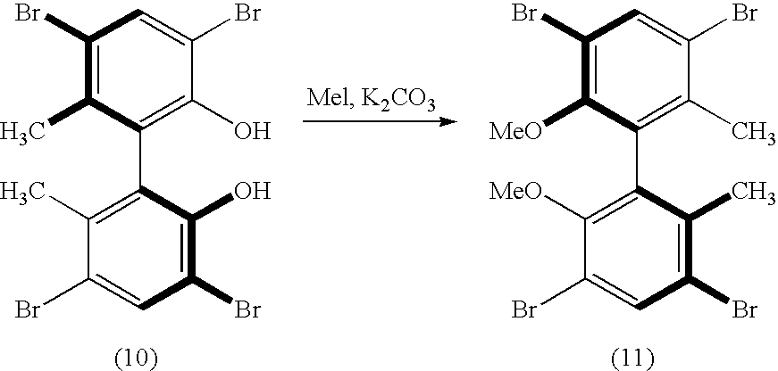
C1(Br)=C(C)C(C2=C(C)C(Br)=CC(Br)=C2O)=C(O)C(Br)=C1.C1(Br)=C([MeO])C(C2=C([MeO])C(Br)=CC(Br)=C2C)=C(C)C(Br)=C1
